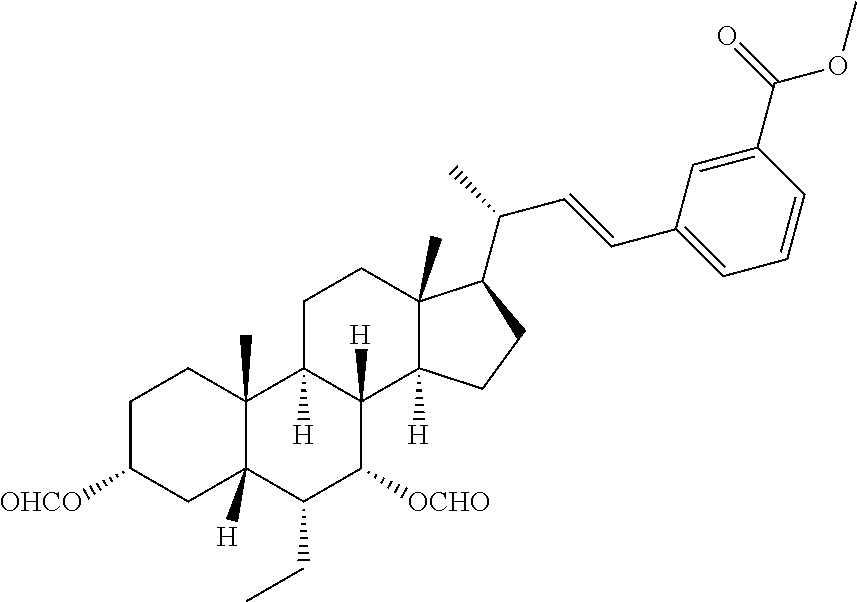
C1C([OHCO])CC2([H])C(C)(C1)C1([H])C([H])(C([OCHO])C2CC)C2([H])C(C)(CC1)C(C(C=CC1=CC=CC(C(=O)OC)=C1)C)CC2
